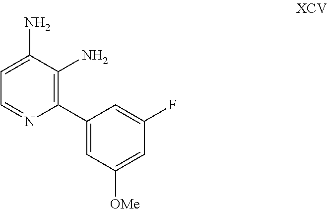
NC1=CC=NC(C2=CC([OMe])=CC(F)=C2)=C1N
